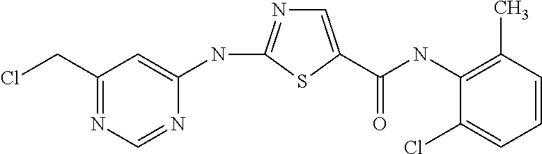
C1=C(C(NC2=C(C)C=CC=C2Cl)=O)SC(NC2=CC(CCl)=NC=N2)=N1
